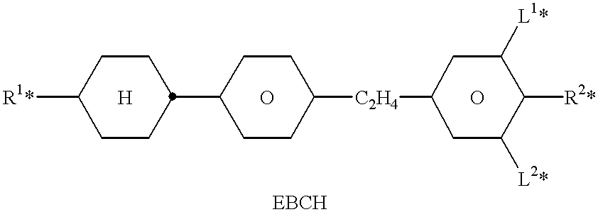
[R1*]C1CCC(C2CCC([C2H4]C3CC([L2*])C([R2*])C([L1*])C3)CC2)CC1.[H].O.O
